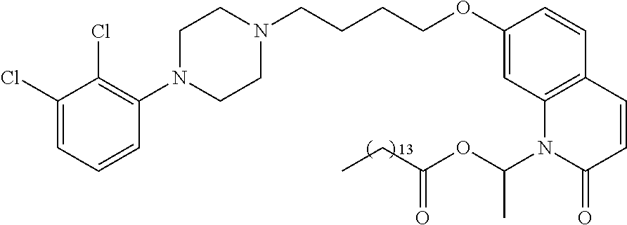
C1(Cl)=CC=CC(N2CCN(CCCCOC3=CC4=C(C=C3)C=CC(=O)N4C(OC(=O)CC)C)CC2)=C1Cl
